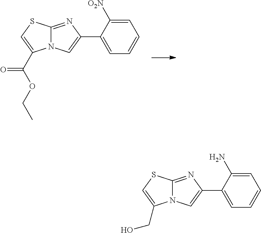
N12C(=NC(C3=CC=CC=C3[O2N])=C1)SC=C2C(OCC)=O.N12C(=NC(C3=CC=CC=C3N)=C1)SC=C2CO
